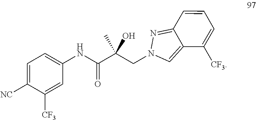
C1=C([NC])C([CF3])=CC(NC(C(CN2N=C3C(=C2)C([CF3])=CC=C3)(O)C)=O)=C1
